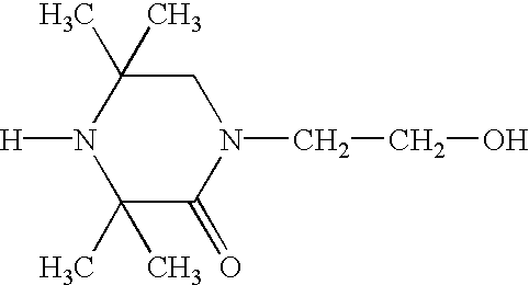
N1([H])C(C)(C)C(=O)N(CCO)CC1(C)C
